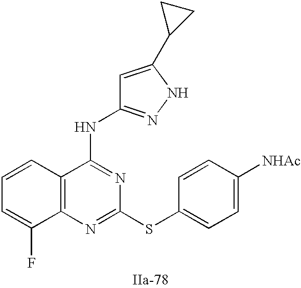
C12=C(N=C(SC3=CC=C([NHAc])C=C3)N=C1NC1=NNC(C3CC3)=C1)C(F)=CC=C2
